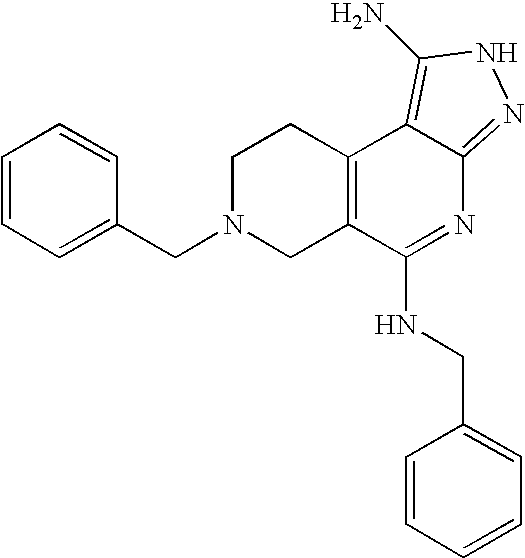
C1=CC=C(CN2CC3=C(CC2)C2=C(N)NN=C2N=C3NCC2=CC=CC=C2)C=C1
